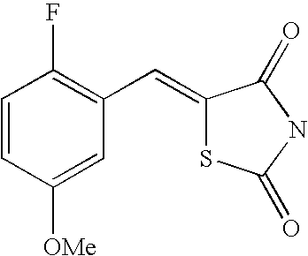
C1=CC([OMe])=CC(C=C2SC(=O)NC2=O)=C1F
